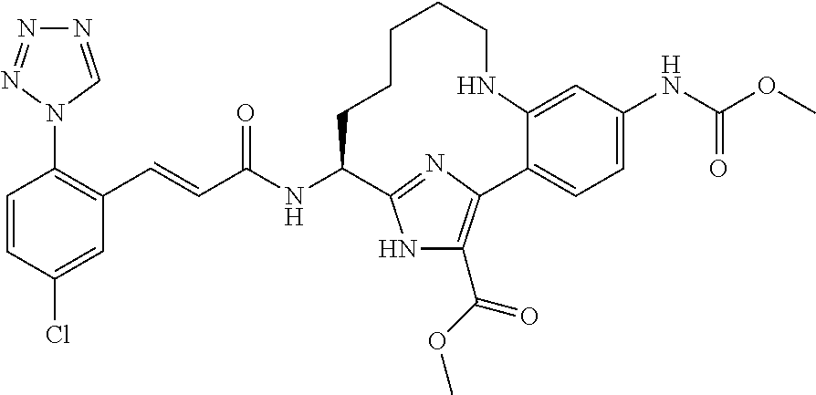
N1=CN(C2=C(C=CC(NC3CCCCCNC4=CC(NC(OC)=O)=CC=C4C4=C(C(=O)OC)NC3=N4)=O)C=C(Cl)C=C2)N=N1
